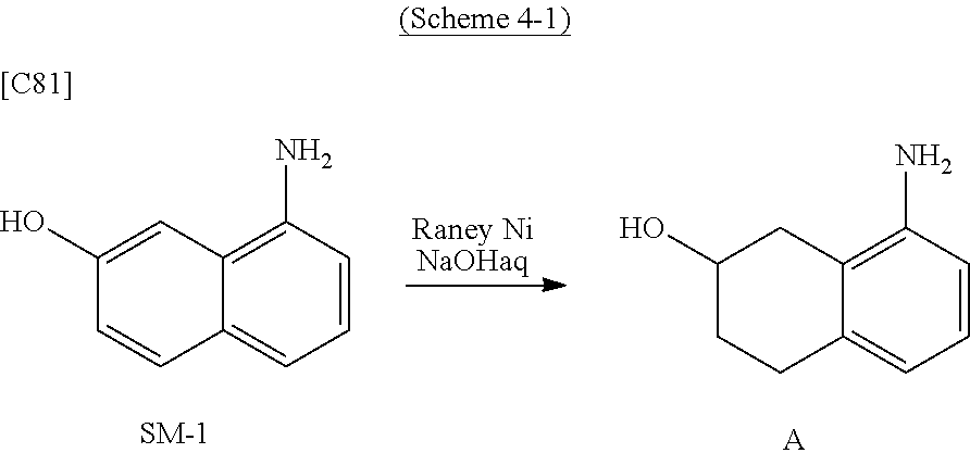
[Raney NiNaOHaq].C1=CC(N)=C2C(=C1)C=CC(O)=C2.C1=CC(N)=C2C(=C1)CCC(O)C2.[A].[[C81]]
